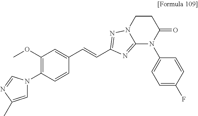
C1=C(C)N=CN1C1=C(OC)C=C(C=CC2=NN3C(=N2)N(C2=CC=C(F)C=C2)C(=O)CC3)C=C1
